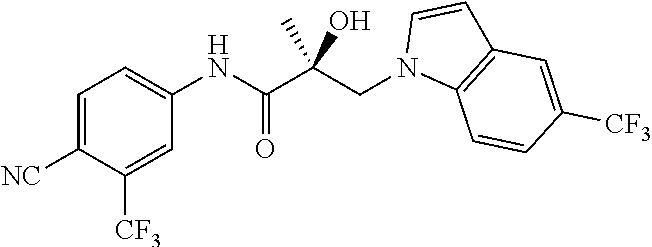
C1=C([NC])C([CF3])=CC(NC(C(CN2C3=C(C=C2)C=C([CF3])C=C3)(O)C)=O)=C1
